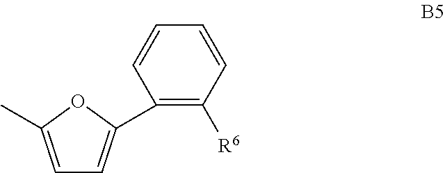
C1(C2=CC=C(C)O2)=C([R6])C=CC=C1
